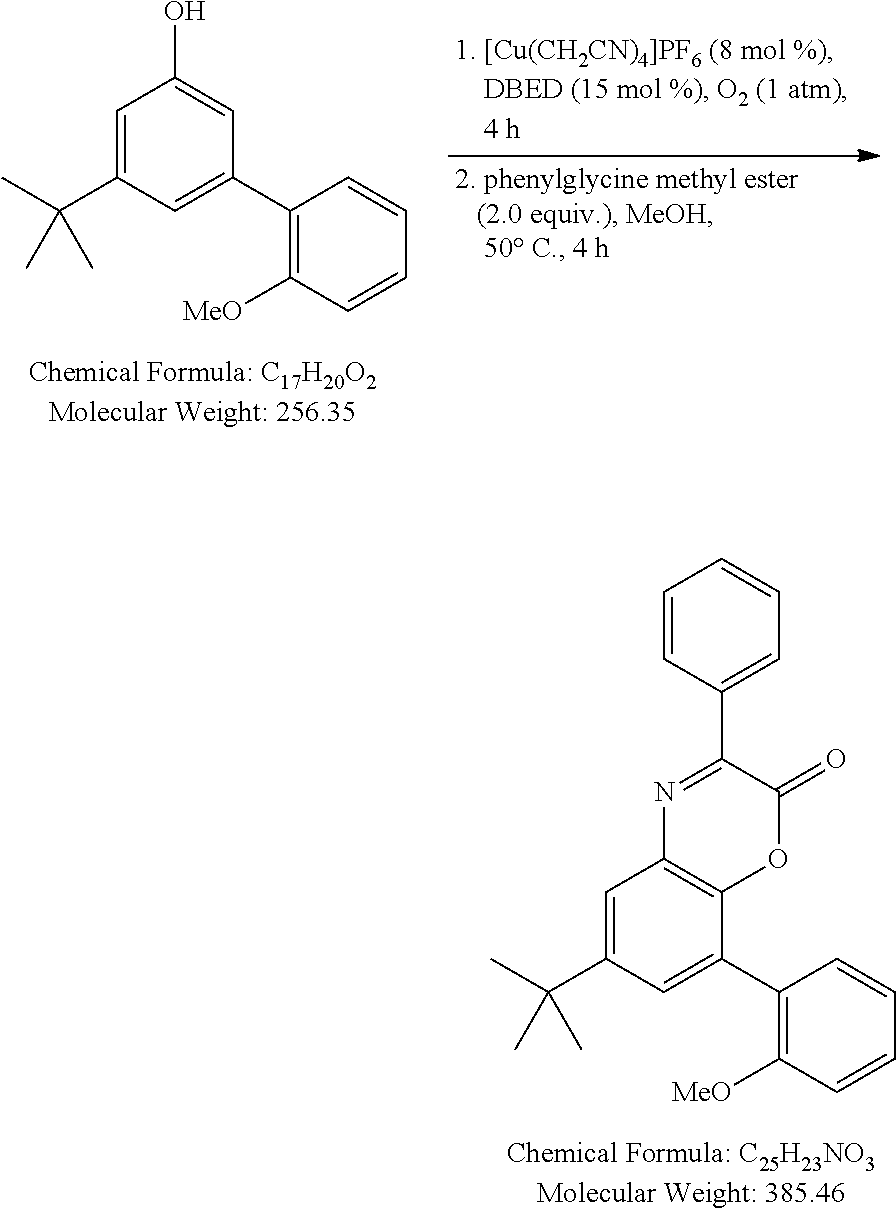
C1=C(C(C)(C)C)C=C(C2=C([MeO])C=CC=C2)C=C1O.C1=C(C(C)(C)C)C=C(C2=C([MeO])C=CC=C2)C2=C1N=C(C1=CC=CC=C1)C(=O)O2
